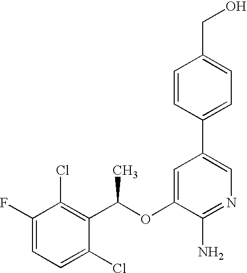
C1(F)=CC=C(Cl)C(C(C)OC2=CC(C3=CC=C(CO)C=C3)=CN=C2N)=C1Cl
